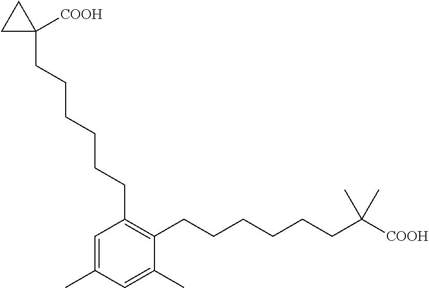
C1=C(C)C=C(C)C(CCCCCCC([COOH])(C)C)=C1CCCCCCC1([COOH])CC1
